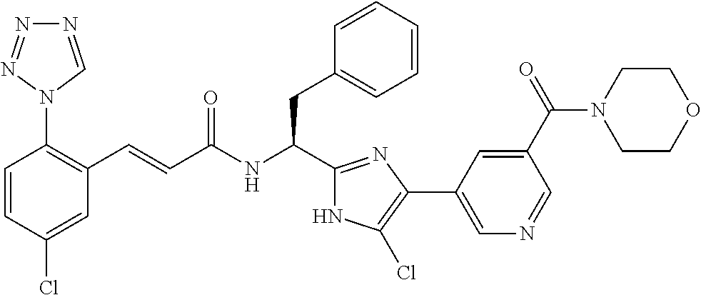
C1(Cl)=CC(C=CC(NC(CC2=CC=CC=C2)C2=NC(C3=CN=CC(C(=O)N4CCOCC4)=C3)=C(Cl)N2)=O)=C(N2C=NN=N2)C=C1
